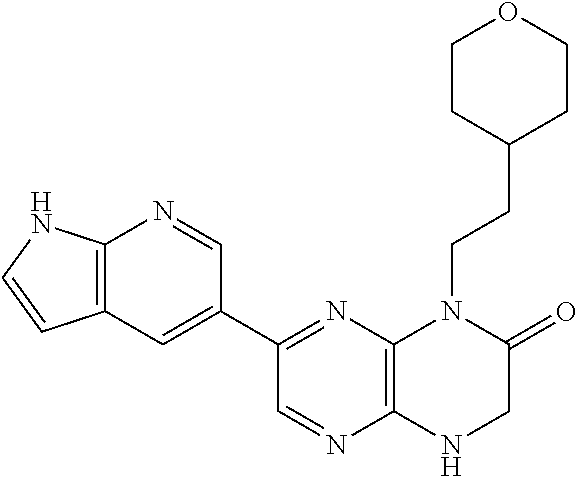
C12=C(C=C(C3=NC4=C(N=C3)NCC(=O)N4CCC3CCOCC3)C=N1)C=CN2
